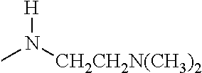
[H]N(C)[CH2CH2N(CH3)2]
